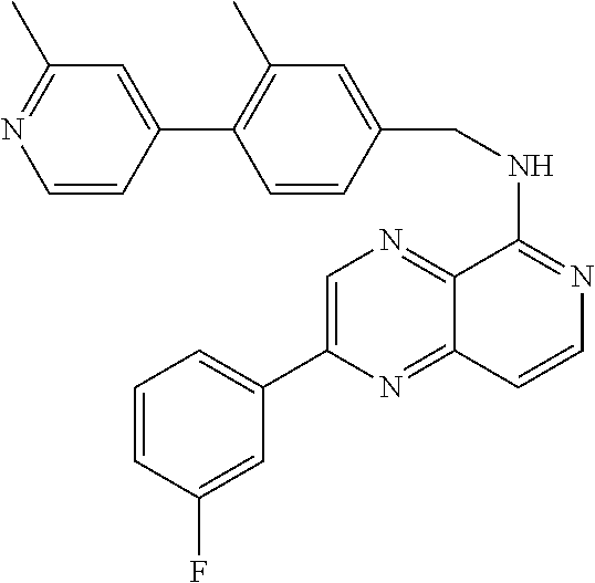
C1(C2=CN=C3C(=N2)C=CN=C3NCC2=CC(C)=C(C3=CC(C)=NC=C3)C=C2)=CC=CC(F)=C1
